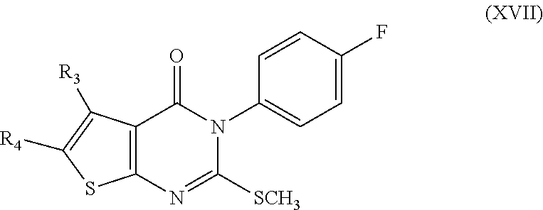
C12=C(N=C([SCH3])N(C3=CC=C(F)C=C3)C1=O)SC([R4])=C2[R3]
